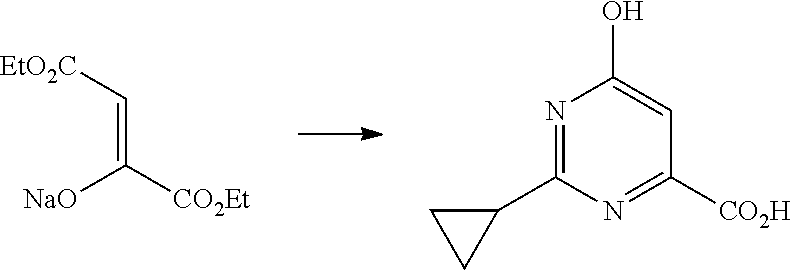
C1(C2=NC(O)=CC([CO2H])=N2)CC1.[EtO2C]C=C([CO2Et])[NaO]
